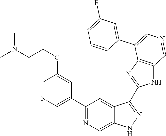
C1(C2=CN=CC(OCCN(C)C)=C2)=NC=C2C(=C1)C(C1=NC3=C(N1)C=NC=C3C1=CC(F)=CC=C1)=NN2
